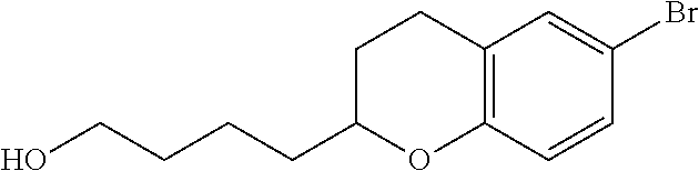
OCCCCC1OC2=C(CC1)C=C(Br)C=C2
